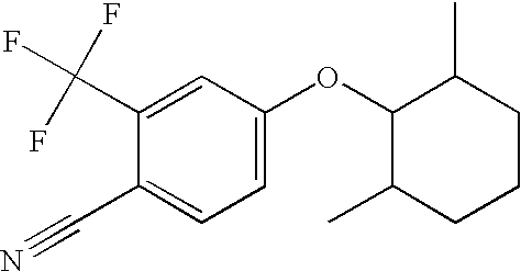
C1(C(F)(F)F)=CC(OC2C(C)CCCC2C)=CC=C1C#N
